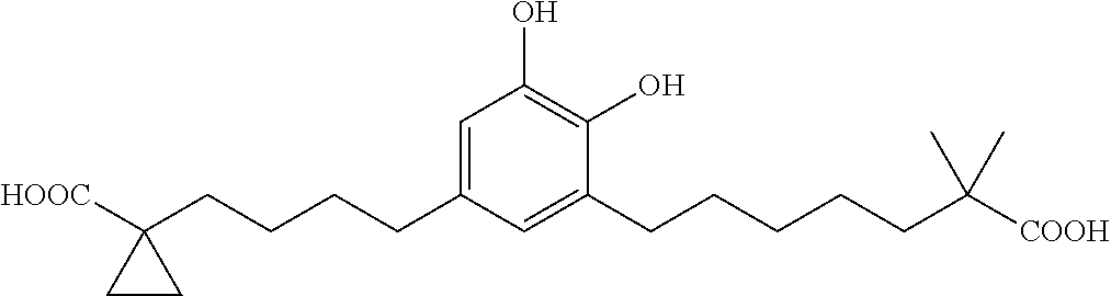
C1=C(CCCCC2([HOOC])CC2)C=C(CCCCCC([COOH])(C)C)C(O)=C1O
